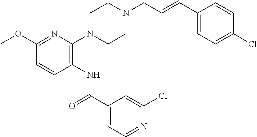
C1(OC)=NC(N2CCN(CC=CC3=CC=C(Cl)C=C3)CC2)=C(NC(C2=CC=NC(Cl)=C2)=O)C=C1
